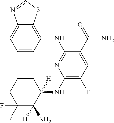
C1=CC(NC2=NC(NC3([H])CCCC(F)(F)C3(N)[H])=C(F)C=C2C(=O)N)=C2C(=C1)N=CS2
